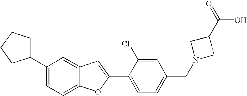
C1(C2=CC3=CC(C4CCCC4)=CC=C3O2)=CC=C(CN2CC(C(O)=O)C2)C=C1Cl
